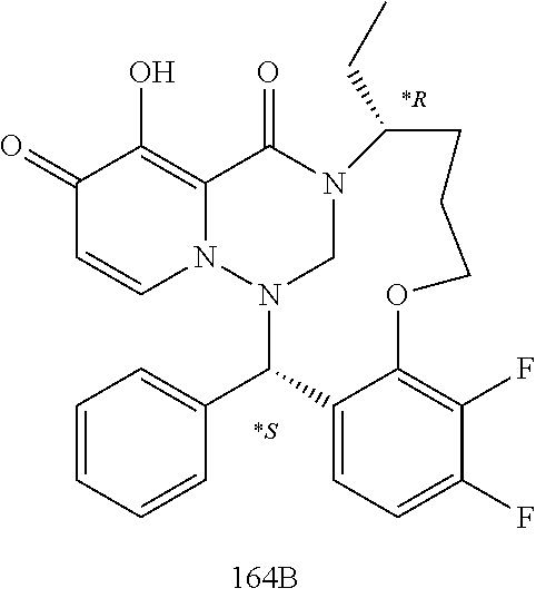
C1(=O)C=CN2C(=C1O)C(=O)N1CN2C(C2=CC=CC=C2)C2=CC=C(F)C(F)=C2OCCCC1CC.[*S].[*R]
